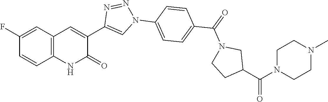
C1(F)=CC2=C(C=C1)NC(=O)C(C1=CN(C3=CC=C(C(N4CCC(C(N5CCN(C)CC5)=O)C4)=O)C=C3)N=N1)=C2
